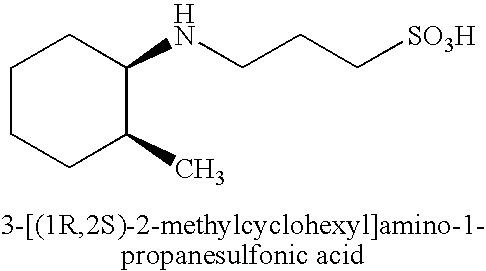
C1(NCCC[SO3H])CCCCC1C
